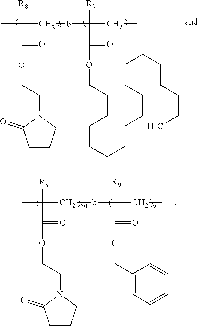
C1CCN(CCOC(=O)C([R8])(CbC(CC)([R9])C(OCCCCCCCCCCCCCCCCCC)=O)C)C1=O.C1CCN(CCOC(=O)C([R8])(CbC(CC)([R9])C(OCC2=CC=CC=C2)=O)C)C1=O
